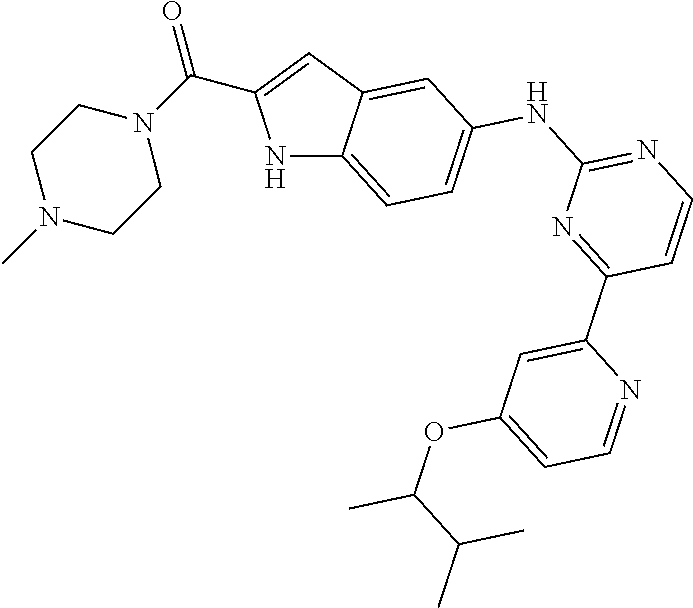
N1C2=CC=C(NC3=NC=CC(C4=CC(OC(C)C(C)C)=CC=N4)=N3)C=C2C=C1C(=O)N1CCN(C)CC1
